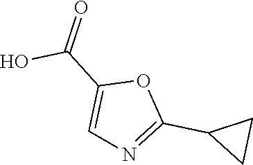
OC(C1=CN=C(C2CC2)O1)=O
